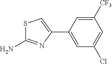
S1C(N)=NC(C2=CC(Cl)=CC([CF3])=C2)=C1
